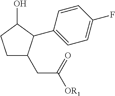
C1CC(O)C(C2=CC=C(F)C=C2)C1CC([OR1])=O
